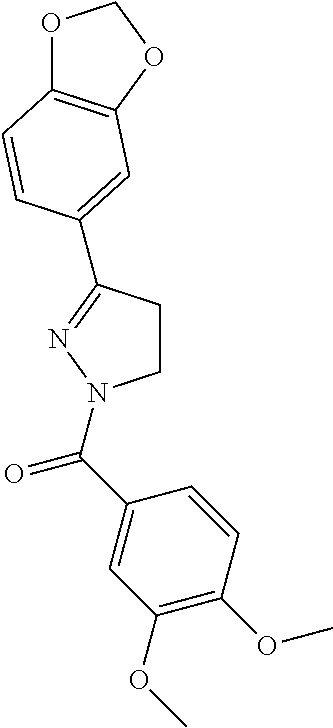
C1CC(C2=CC3=C(OCO3)C=C2)=NN1C(C1=CC(OC)=C(OC)C=C1)=O
